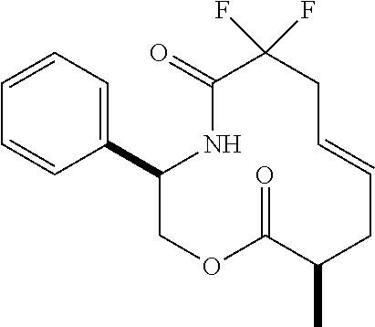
C1=CC=C(C2COC(=O)C(C)CC=CCC(F)(F)C(=O)N2)C=C1
